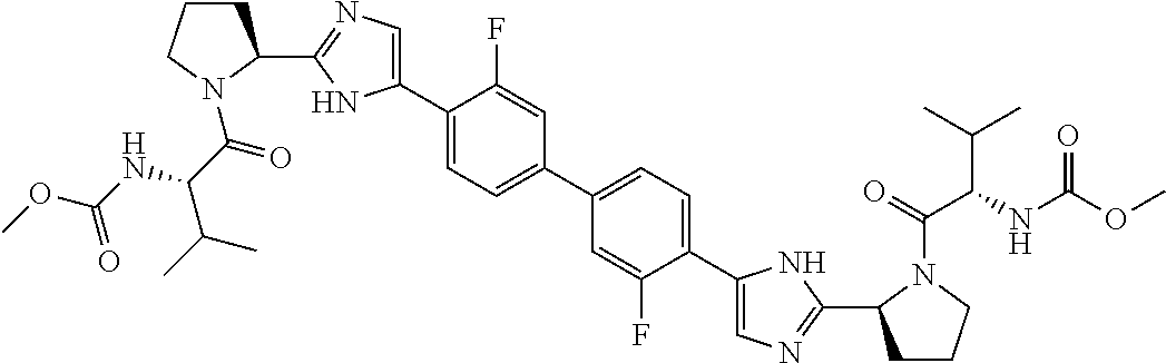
C1(C2=CN=C(C3CCCN3C(C(C(C)C)NC(OC)=O)=O)N2)=CC=C(C2=CC=C(C3=CN=C(C4CCCN4C(=O)C(NC(OC)=O)C(C)C)N3)C(F)=C2)C=C1F
